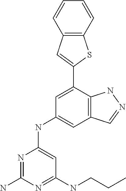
C1(NCCC)=NC(N)=NC(NC2=CC3=C(C(C4=CC5=C(S4)C=CC=C5)=C2)NN=C3)=C1
